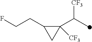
C1([CF3])(C(C)[CF3])C(CCF)C1
